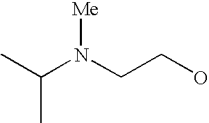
N(CCO)([Me])C(C)C
